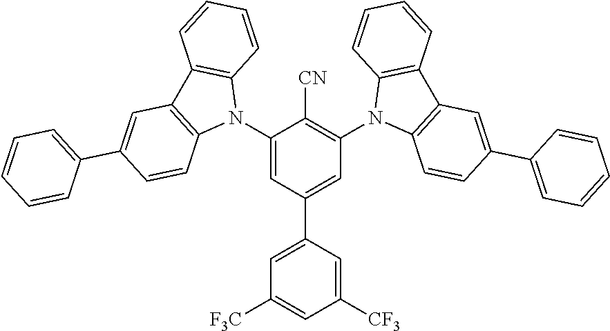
C1(N2C3=C(C4=C2C=CC(C2=CC=CC=C2)=C4)C=CC=C3)=CC(C2=CC([F3C])=CC([CF3])=C2)=CC(N2C3=C(C4=C2C=CC=C4)C=C(C2=CC=CC=C2)C=C3)=C1[CN]
